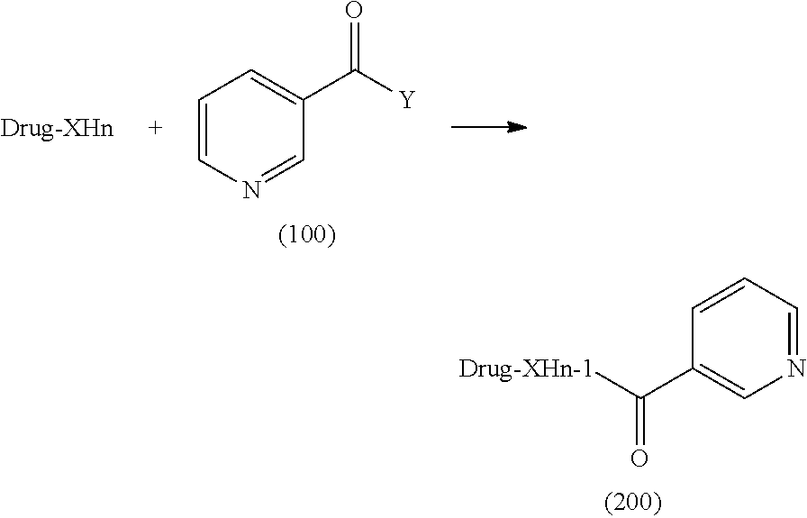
C1=CC=NC=C1C([Drug-XHn-1])=O.C1=CN=CC(C([Y])=O)=C1
